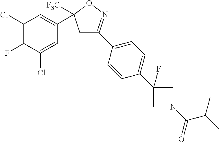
C1(C2([F3C])CC(C3=CC=C(C4(F)CN(C(=O)C(C)C)C4)C=C3)=NO2)=CC(Cl)=C(F)C(Cl)=C1
